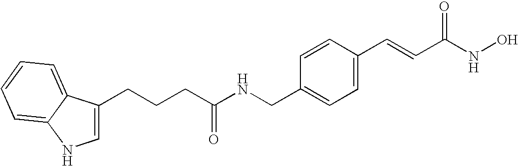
C(CCC(NCC1=CC=C(C=CC(NO)=O)C=C1)=O)C1=CNC2=CC=CC=C12
